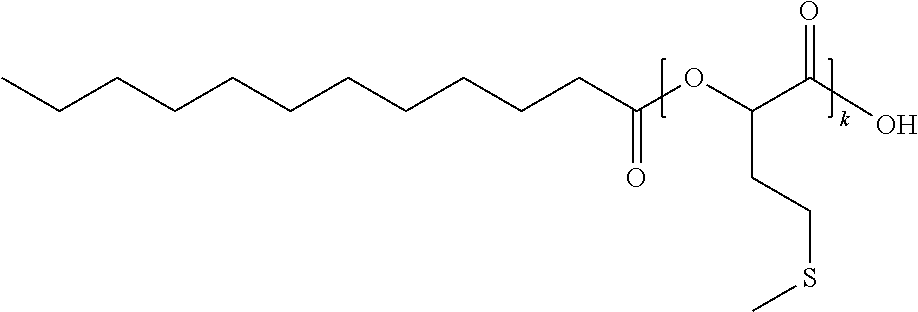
CCCCCCCCCCCC(OC(C(O)=O)CCSC)=O
